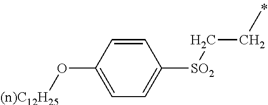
C1=CC(O[(n)C12H25])=CC=C1[SO2]CCC
